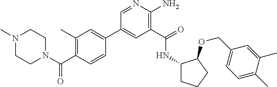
C1(C2=CC(C)=C(C(N3CCN(C)CC3)=O)C=C2)=CC(C(=O)NC2CCCC2OCC2=CC=C(C)C(C)=C2)=C(N)N=C1
